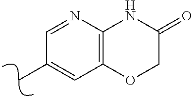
C12=C(N=CC(C)=C1)NC(=O)CO2
